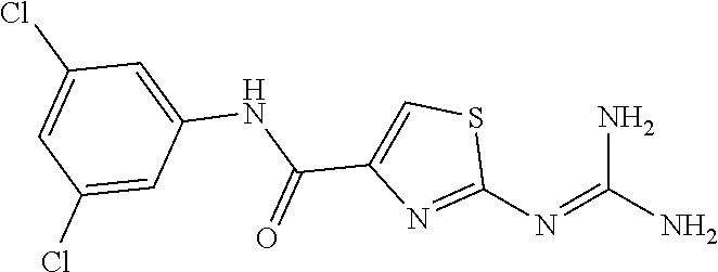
N(=C(N)N)C1=NC(C(=O)NC2=CC(Cl)=CC(Cl)=C2)=CS1
